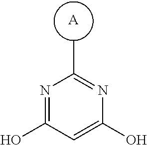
N1=C(O)C=C(O)N=C1C.[A]
